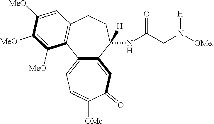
C12=CC=C([OMe])C(=O)C=C1C(NC(CN([OMe])[H])=O)([H])CCC1=C2C([MeO])=C([MeO])C([MeO])=C1
